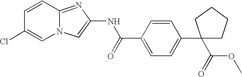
C1=CC2=NC(NC(C3=CC=C(C4(C(OC)=O)CCCC4)C=C3)=O)=CN2C=C1Cl
